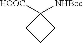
[HOOC]C1([NHBoc])CCC1
